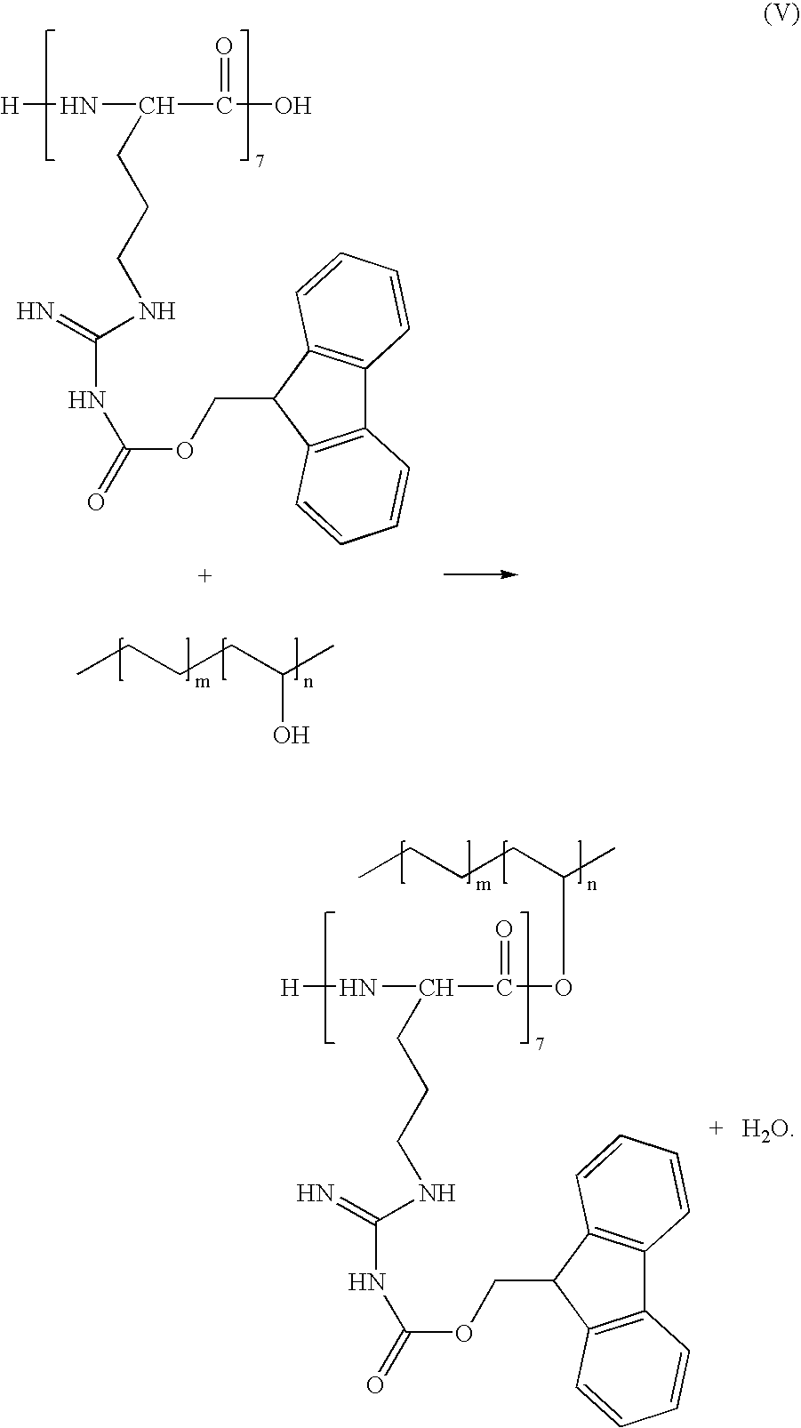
CCCCC(O)C.[H]NC(C(O)=O)CCCNC(=N)NC(=O)OCC1C2=C(C3=C1C=CC=C3)C=CC=C2.[H]NC(C(=O)OC(CCCC)C)CCCNC(=N)NC(=O)OCC1C2=C(C3=C1C=CC=C3)C=CC=C2
